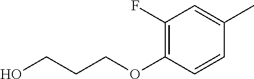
C1(F)=C(OCCCO)C=CC(C)=C1
